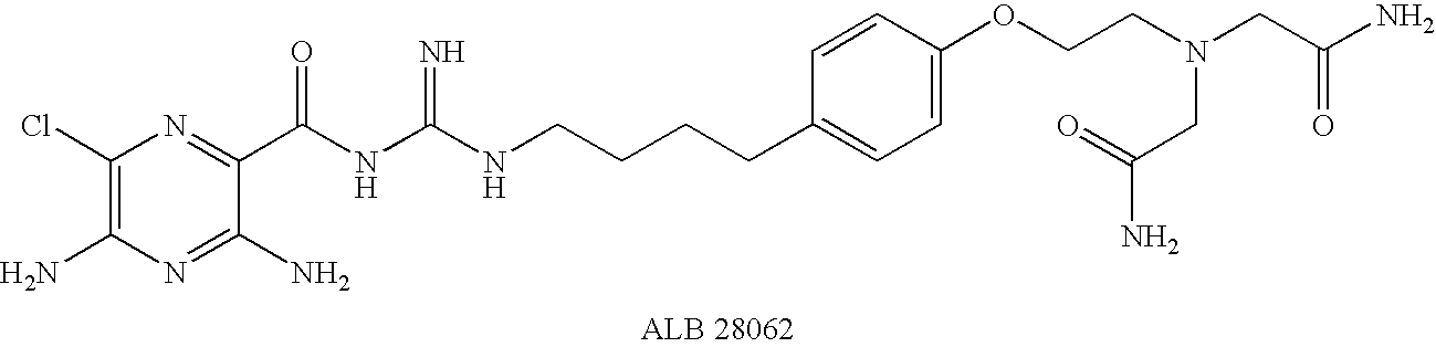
C1(Cl)=C(N)N=C(N)C(C(NC(=N)NCCCCC2=CC=C(OCCN(CC(N)=O)CC(N)=O)C=C2)=O)=N1
